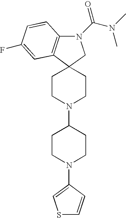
C12(CCN(C3CCN(C4=CSC=C4)CC3)CC1)C1=C(N(C(N(C)C)=O)C2)C=CC(F)=C1
